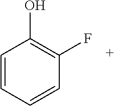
C1=CC(O)=C(F)C=C1
